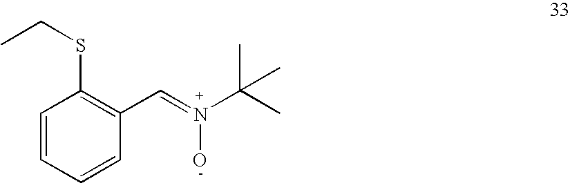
C1=CC=CC(C=N(C(C)(C)C)O)=C1SCC
